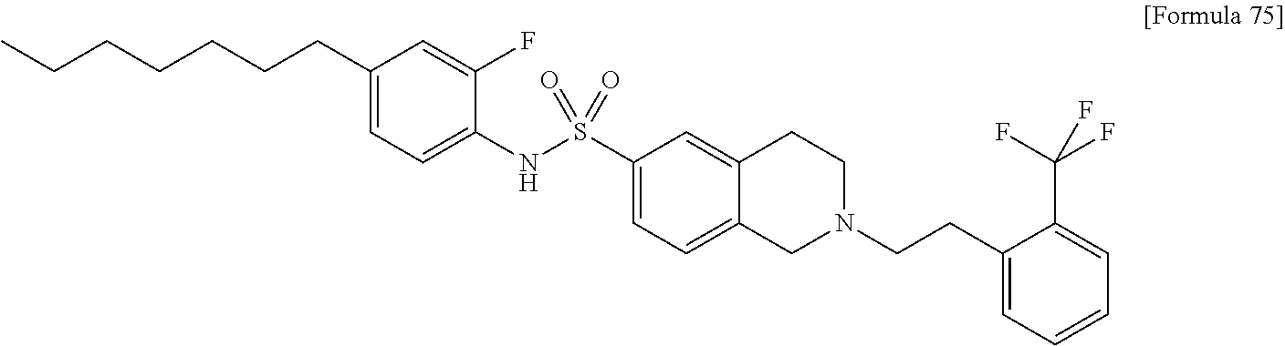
C1(CCCCCCC)=CC=C(NS(C2=CC=C3C(=C2)CCN(CCC2=CC=CC=C2C(F)(F)F)C3)(=O)=O)C(F)=C1
